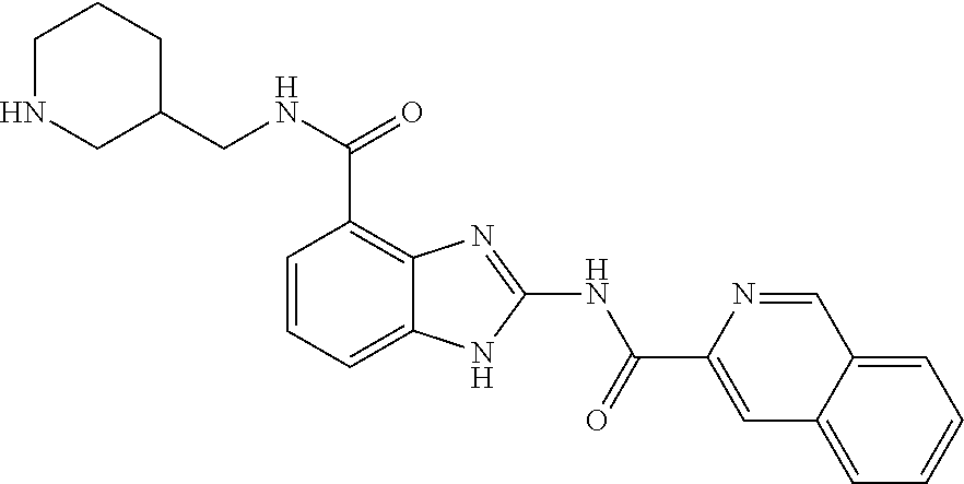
C(NC(C1=C2C(=CC=C1)NC(NC(C1=CC3=CC=CC=C3C=N1)=O)=N2)=O)C1CCCNC1
